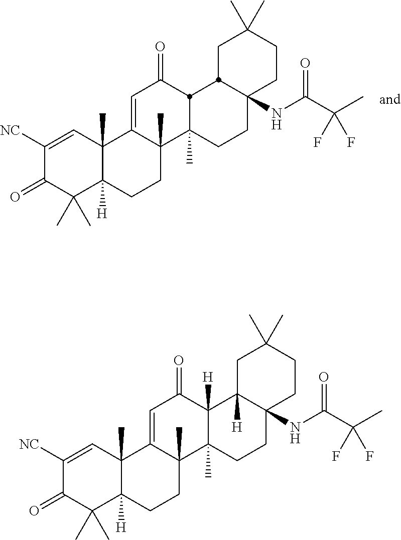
C1([NC])=CC2(C)C([H])(C(C)(C)C1=O)CCC1(C)C2=CC(=O)C2([H])C1(C)CCC1(NC(C(C)(F)F)=O)CCC(C)(C)CC12[H].C1([NC])=CC2(C)C([H])(C(C)(C)C1=O)CCC1(C)C2=CC(=O)C2C1(C)CCC1(NC(C(C)(F)F)=O)CCC(C)(C)CC12
